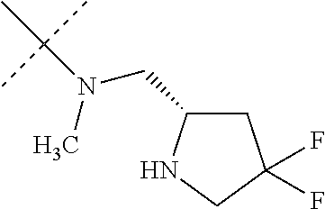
C(N(C)C(C)(C)C)C1CC(F)(F)CN1
